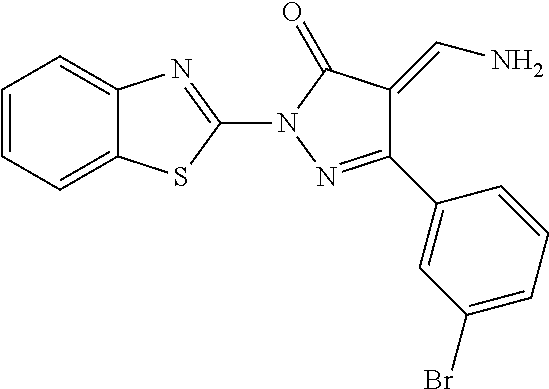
C1=CC=C2C(=C1)N=C(N1N=C(C3=CC(Br)=CC=C3)C(=CN)C1=O)S2
